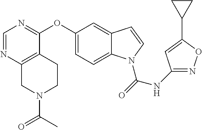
O(C1=CC=C2C(=C1)C=CN2C(=O)NC1=NOC(C2CC2)=C1)C1=NC=NC2=C1CCN(C(=O)C)C2
